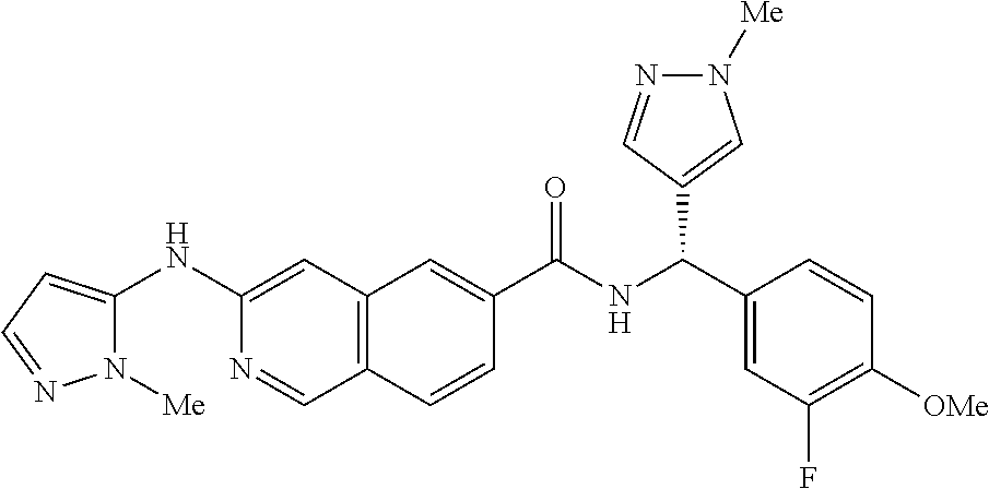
C12=C(C=C(NC3=CC=NN3[Me])N=C1)C=C(C(NC(C1=CC(F)=C([OMe])C=C1)C1=CN([Me])N=C1)=O)C=C2
